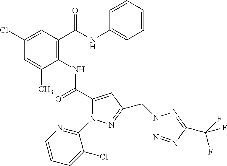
C1(Cl)=CC(C(=O)NC2=CC=CC=C2)=C(NC(=O)C2=CC(CN3N=NC(C(F)(F)F)=N3)=NN2C2=NC=CC=C2Cl)C(C)=C1
